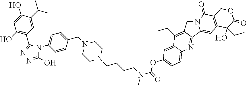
C1(O)=NN=C(C2=C(O)C=C(O)C(C(C)C)=C2)N1C1=CC=C(CN2CCN(CCCCN(C)C(OC3=CC=C4C(=C3)C(CC)=C3CN5C(=CC6=C(C5=O)COC(=O)C6(O)CC)C3=N4)=O)CC2)C=C1
